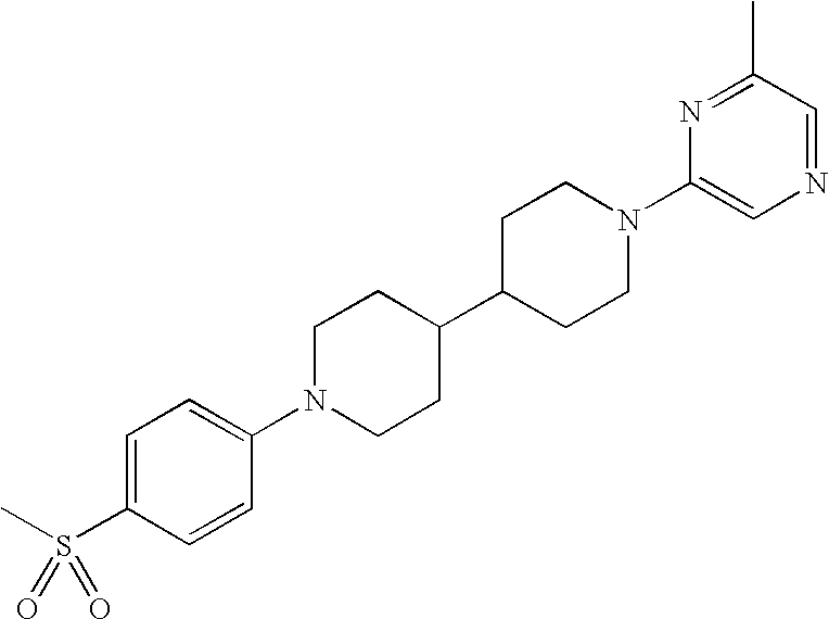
C1=C(S(C)(=O)=O)C=CC(N2CCC(C3CCN(C4=CN=CC(C)=N4)CC3)CC2)=C1
